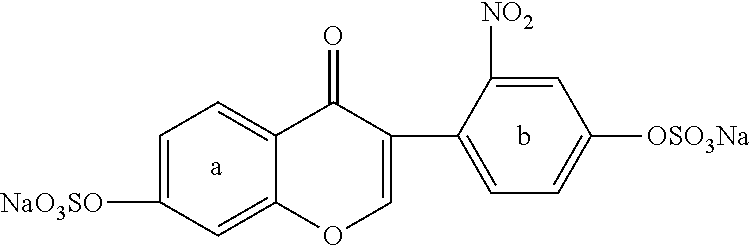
C1=C([NaO3SO])C=C2C(=C1)C(=O)C(C1=CC=C([OSO3Na])C=C1[NO2])=CO2.[a].b
